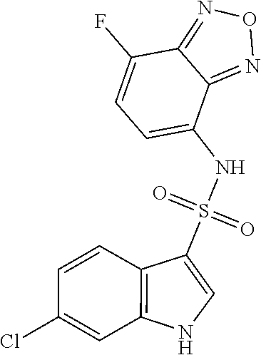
O=S(=O)(NC1=CC=C(F)C2=NON=C12)C1=CNC2=C1C=CC(Cl)=C2
